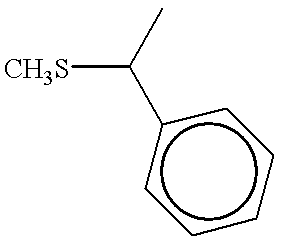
[CH3S]C(c1ccccc1)C
